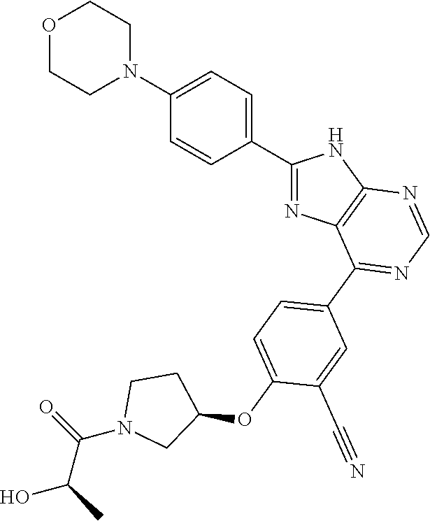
O1CCN(C2=CC=C(C3=NC4=C(N3)N=CN=C4C3=CC=C(OC4CCN(C(=O)C(O)C)C4)C(C#N)=C3)C=C2)CC1
